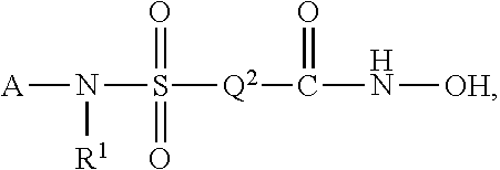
[A]N([R1])S(=O)(=O)[Q2]C(=O)N[OH]
